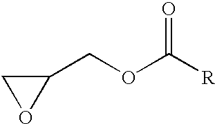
C1(COC([R])=O)CO1
